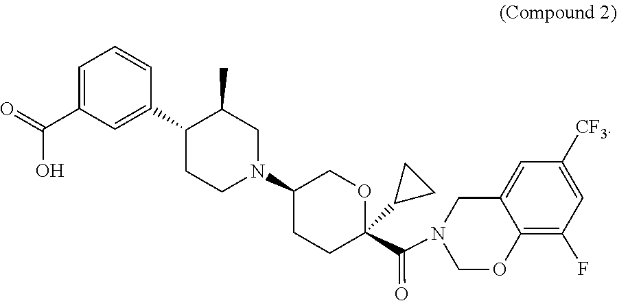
C1=C2C(=C(F)C=C1[CF3])OCN(C(C1(C3CC3)CCC(N3CC(C)C(C4=CC(C(=O)O)=CC=C4)CC3)CO1)=O)C2
